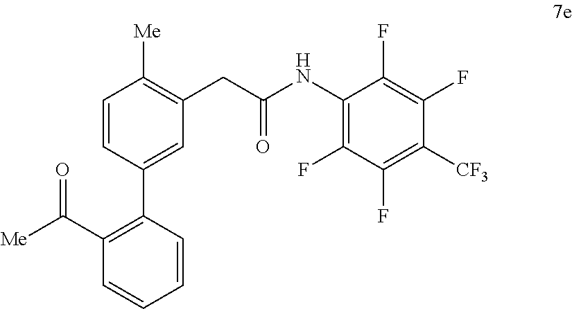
C1=CC(C2=C(C([Me])=O)C=CC=C2)=CC(CC(NC2=C(F)C(F)=C([CF3])C(F)=C2F)=O)=C1[Me]
